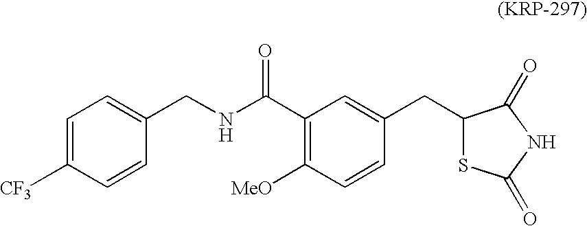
C1=C([CF3])C=CC(CNC(C2=C([MeO])C=CC(CC3SC(=O)NC3=O)=C2)=O)=C1
